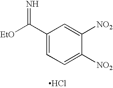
C1=C([NO2])C([NO2])=CC(C([EtO])=N)=C1.Cl
